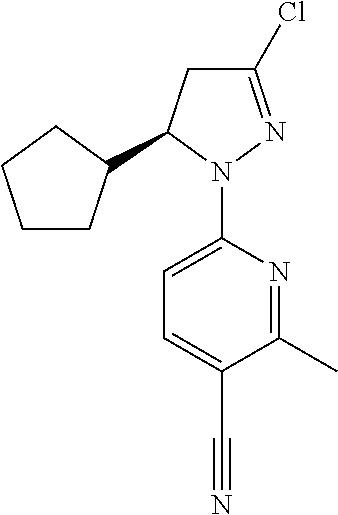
C1CC(C2CC(Cl)=NN2C2=CC=C(C#N)C(C)=N2)CC1
